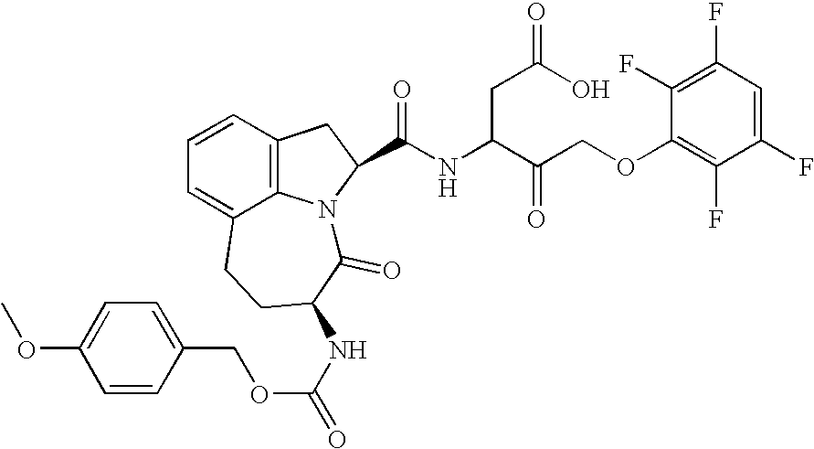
C1=CC(COC(=O)NC2CCC3=CC=CC4=C3N(C(C(NC(C(COC3=C(F)C(F)=CC(F)=C3F)=O)CC(O)=O)=O)C4)C2=O)=CC=C1OC
